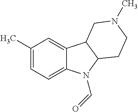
C1(C)=CC=C2C(=C1)C1C(N2C=O)CCN(C)C1
